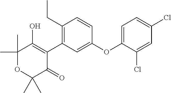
C1(C)(C)OC(C)(C)C(=O)C(C2=C(CC)C=CC(OC3=CC=C(Cl)C=C3Cl)=C2)=C1O
